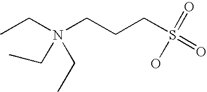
CCN(CCCS(=O)(=O)O)(CC)CC
